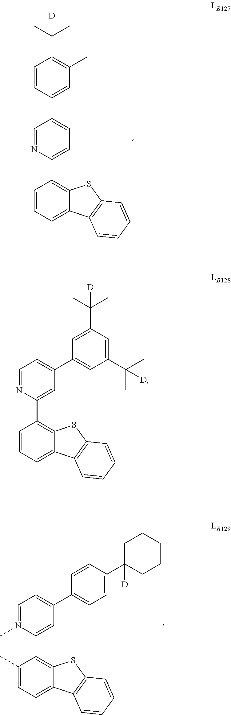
C1=NC(C2=C3C(=CC=C2)C2=C(S3)C=CC=C2)=CC=C1C1=CC(C)=C(C(C)(C)[D])C=C1.C1=NC(C2=C3C(=CC=C2)C2=C(S3)C=CC=C2)=CC(C2=CC(C(C)(C)[D])=CC(C(C)(C)[D])=C2)=C1.C1=N(C)C(C2=C3C(=CC=C2C)C2=C(S3)C=CC=C2)=CC(C2=CC=C(C3([D])CCCCC3)C=C2)=C1
